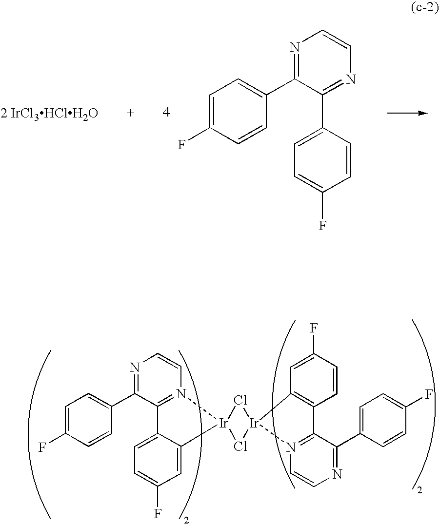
N1=C(C2=CC=C(F)C=C2)C2=N(C=C1)[Ir]1(C3=CC(F)=CC=C23)Cl[Ir]2(Cl1)N1=C(C3=C2C=C(F)C=C3)C(C2=CC=C(F)C=C2)=NC=C1.N1=C(C2=CC=C(F)C=C2)C(C2=CC=C(F)C=C2)=NC=C1.[2 IrCl3HClH2O]
